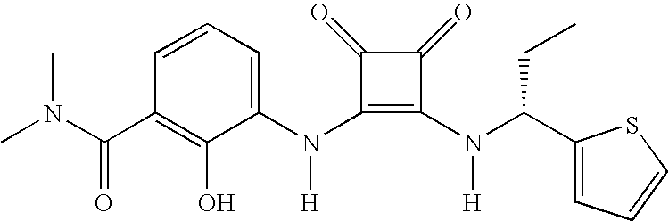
C(C1=C(O)C(N(C2=C(N([H])C(C3=CC=CS3)CC)C(=O)C2=O)[H])=CC=C1)(=O)N(C)C
